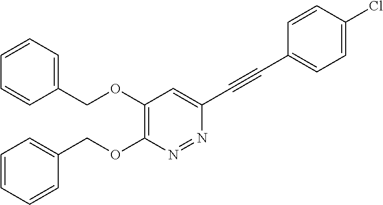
N1=NC(OCC2=CC=CC=C2)=C(OCC2=CC=CC=C2)C=C1C#CC1=CC=C(Cl)C=C1
